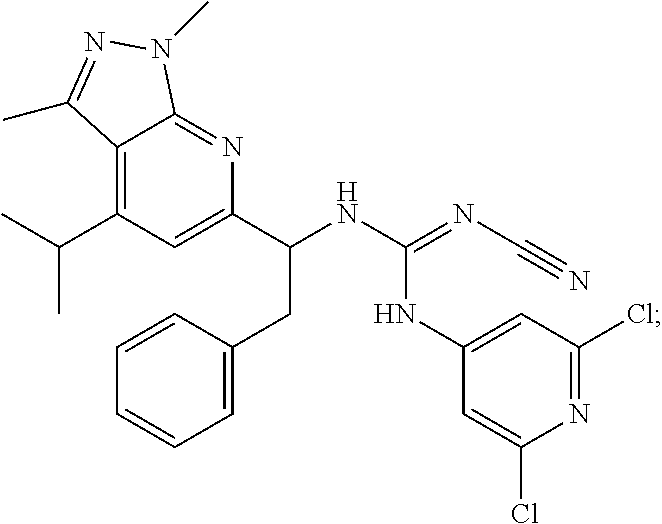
C1(NC(=NC#N)NC(CC2=CC=CC=C2)C2=CC(C(C)C)=C3C(=N2)N(C)N=C3C)=CC(Cl)=NC(Cl)=C1
